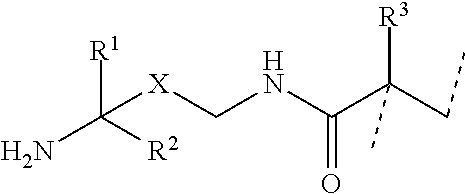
NC([R2])([X]CNC(C(CC)([R3])C)=O)[R1]
